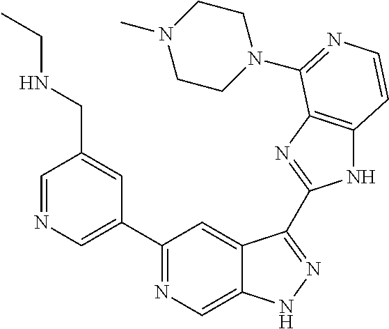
C1=NC=C(C2=NC=C3C(=C2)C(C2=NC4=C(N2)C=CN=C4N2CCN(C)CC2)=NN3)C=C1CNCC
